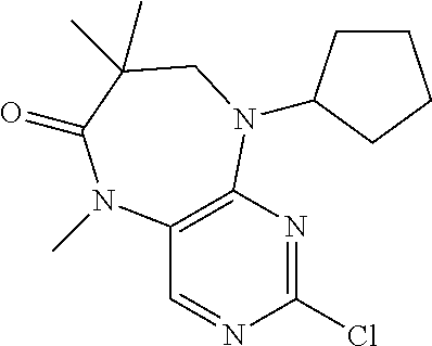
C12=C(N=C(Cl)N=C1)N(C1CCCC1)CC(C)(C)C(=O)N2C
